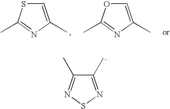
C1=C(C)N=C(C)S1.C1=C(C)N=C(C)O1.C1(C)=NSN=C1C
